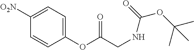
C1(OC(=O)CNC(=O)OC(C)(C)C)=CC=C([O2N])C=C1
